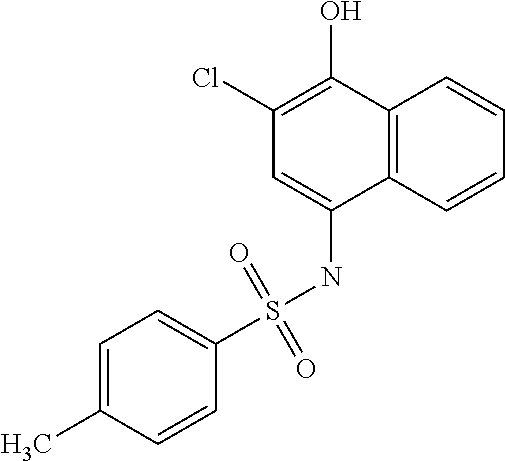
C12=C(C=CC=C1)C(NS(C1=CC=C(C)C=C1)(=O)=O)=CC(Cl)=C2O
